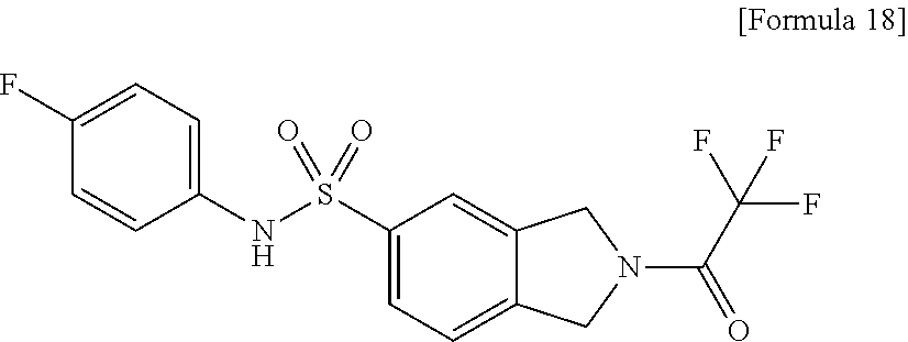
C1=CC(NS(C2=CC=C3C(=C2)CN(C(C(F)(F)F)=O)C3)(=O)=O)=CC=C1F
